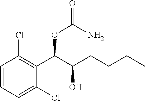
C1=CC=C(Cl)C(C(C(CCCC)O)OC(N)=O)=C1Cl
